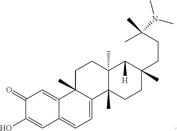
C1C2(C)C(=CC=C3C2=CC(=O)C(O)=C3)C2(C)C(C)(C1)C([H])C(CCC(C)(N(C)C)C)(C)CC2
